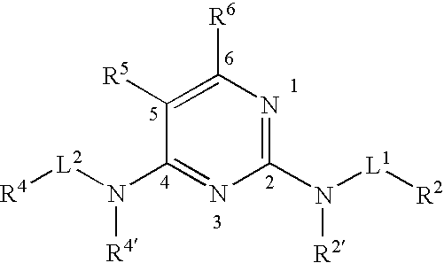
N(C1=NC([R6])=C([R5])C(N([L2][R4])[R4])=N1)([R2])[L1][R2]
